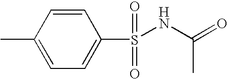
C1=C(C)C=CC(S(NC(=O)C)(=O)=O)=C1
